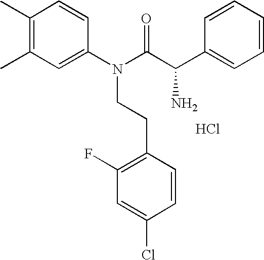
C1(C)=C(C)C=C(N(C(C(C2=CC=CC=C2)N)=O)CCC2=C(F)C=C(Cl)C=C2)C=C1.Cl
